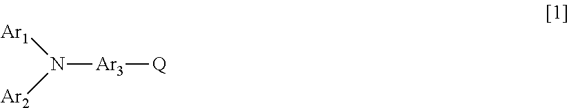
N([Ar3][Q])([Ar2])[Ar1]
